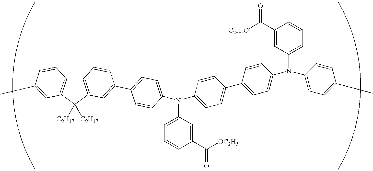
C12=C(C=C(C3=CC=C(N(C4=CC=C(C5=CC=C(N(C6=CC=C(C)C=C6)C6=CC=CC(C([C2H5O])=O)=C6)C=C5)C=C4)C4=CC=CC(C([OC2H5])=O)=C4)C=C3)C=C1)C([C8H17])([C8H17])C1=C2C=CC(C)=C1
